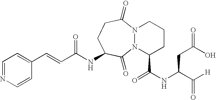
C(NC1CCC(=O)N2N(C1=O)C(C(NC(C([H])=O)CC(O)=O)=O)CCC2)(C=CC1=CC=NC=C1)=O
